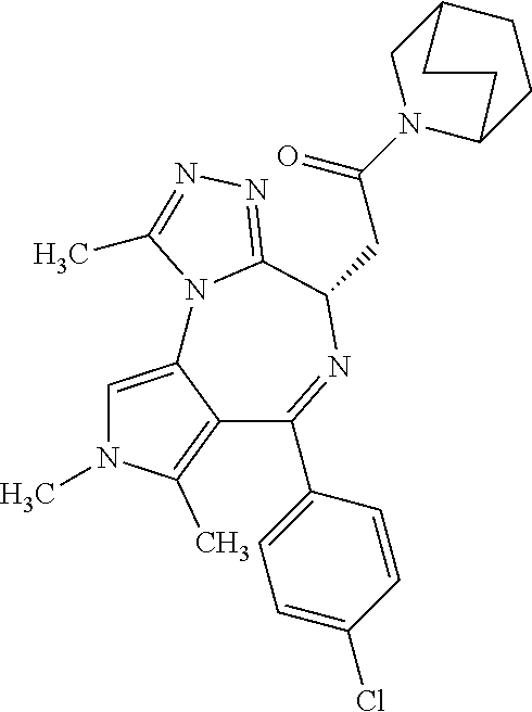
C1=C2C(=C(C)N1C)C(C1=CC=C(Cl)C=C1)=NC(CC(N1CC3CCC1CC3)=O)C1=NN=C(C)N21
